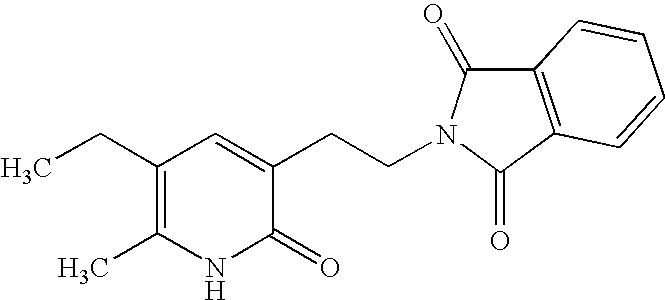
C1(CC)=C(C)NC(=O)C(CCN2C(=O)C3=C(C2=O)C=CC=C3)=C1
